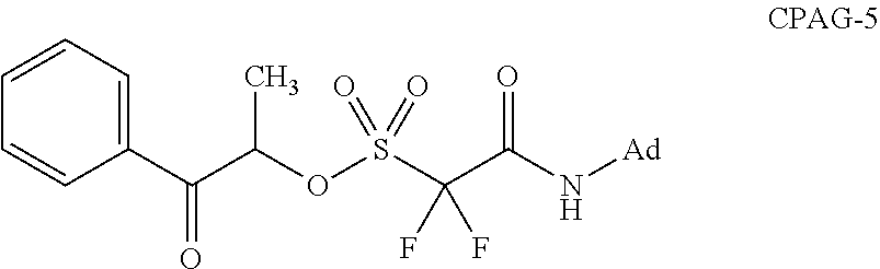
C1=CC=C(C(C(OS(C(C(N[Ad])=O)(F)F)(=O)=O)C)=O)C=C1
